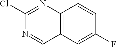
C12=C(N=C(Cl)N=C1)C=CC(F)=C2
